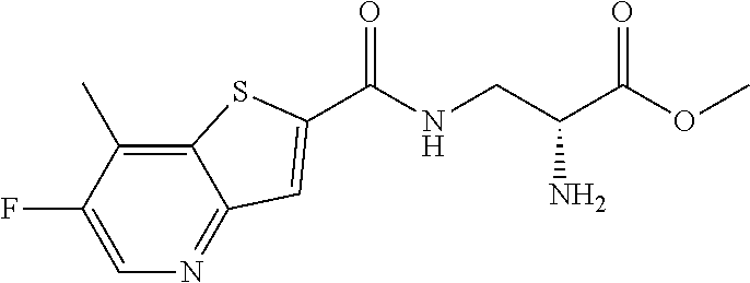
C1=C(F)C(C)=C2C(=N1)C=C(C(NCC(C(OC)=O)N)=O)S2
